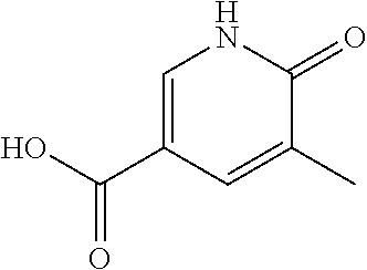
C1=C(C(O)=O)C=C(C)C(=O)N1
